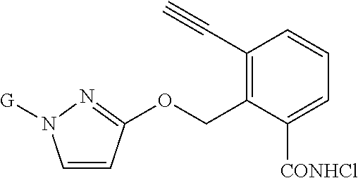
O(CC1=C(C#C)C=CC=C1[CONHCl])C1=NN([G])C=C1
